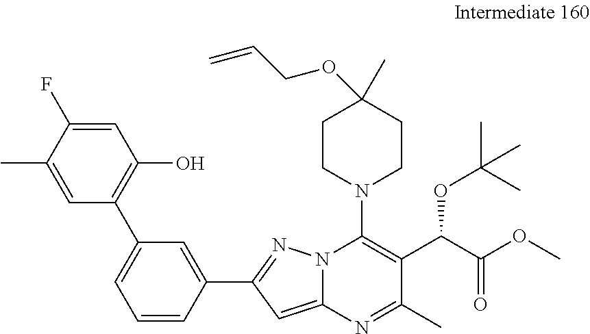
C1=C(F)C(C)=CC(C2=CC=CC(C3=NN4C(=C3)N=C(C)C(C(C(OC)=O)OC(C)(C)C)=C4N3CCC(C)(OCC=C)CC3)=C2)=C1O
